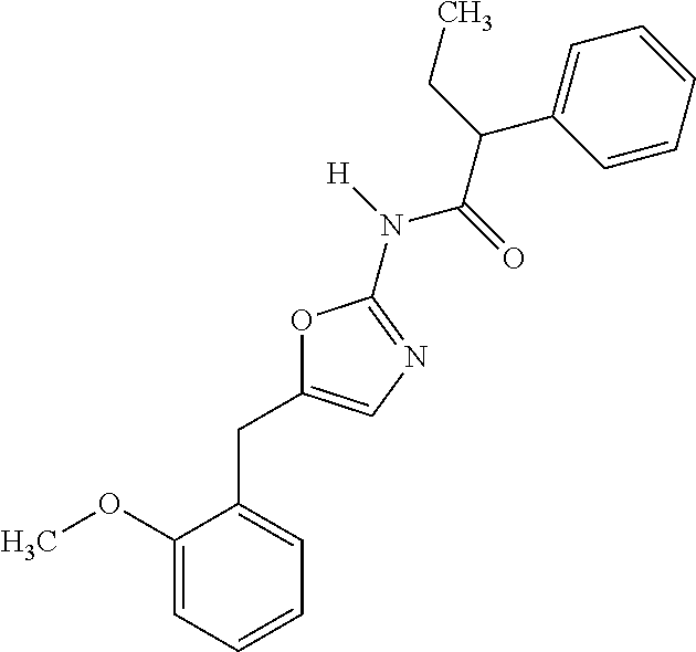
C1(OC)=CC=CC=C1CC1=CN=C(N([H])C(=O)C(CC)C2=CC=CC=C2)O1
